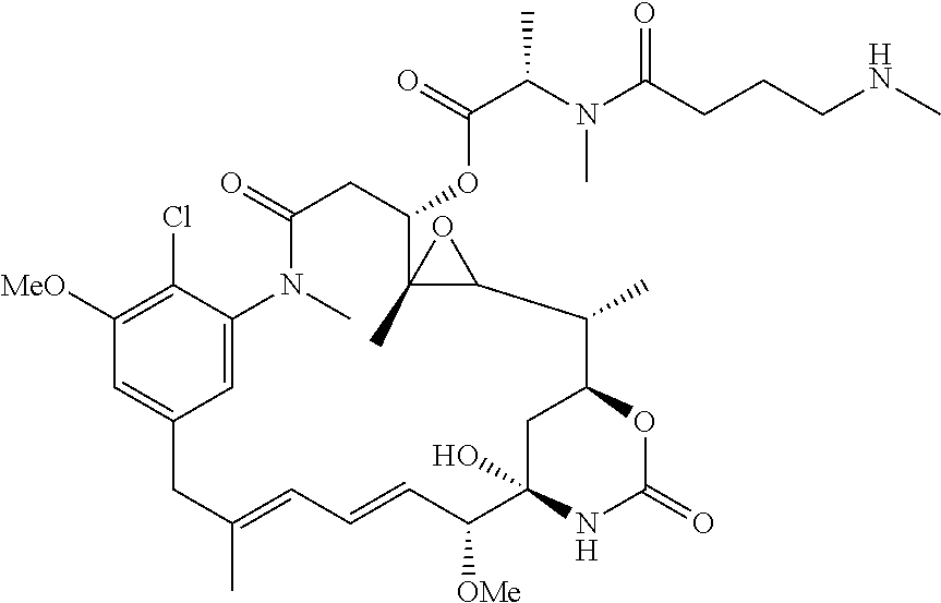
C1([MeO])=C(Cl)C2=CC(=C1)CC(C)=CC=CC([OMe])C1(O)CC(OC(=O)N1)C(C)C1C(C)(C(OC(C(N(C(CCCNC)=O)C)C)=O)CC(=O)N2C)O1
